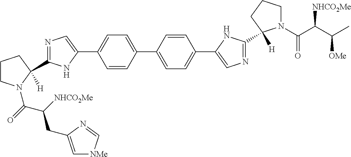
N1=C(C2([H])N(C(C(CC3=C[NMe]C=N3)[NHCO2Me])=O)CCC2)NC(C2=CC=C(C3=CC=C(C4=CN=C(C5([H])N(C(C([NHCO2Me])C(C)[OMe])=O)CCC5)N4)C=C3)C=C2)=C1
